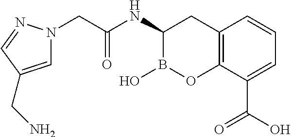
C12=C(C(C(O)=O)=CC=C1)OB(O)C(NC(CN1C=C(CN)C=N1)=O)C2
